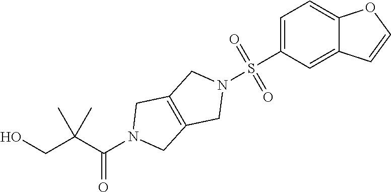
OCC(C(N1CC2=C(C1)CN(S(C1=CC=C3C(=C1)C=CO3)(=O)=O)C2)=O)(C)C
